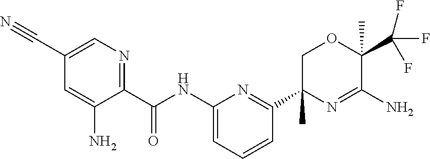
C1(C#N)=CN=C(C(NC2=CC=CC(C3(C)N=C(N)C(C)(C(F)(F)F)OC3)=N2)=O)C(N)=C1
